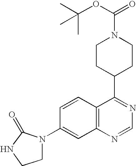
C1=CC2=C(C=C1N1C(=O)NCC1)N=CN=C2C1CCN(C(=O)OC(C)(C)C)CC1
